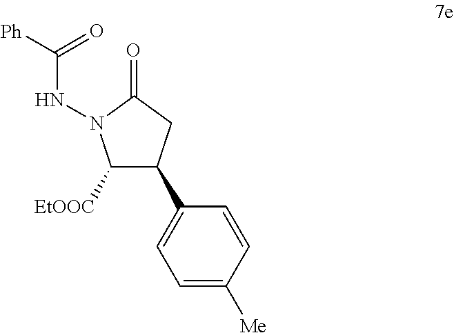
C1=C([Me])C=CC(C2C([EtOOC])N(NC([Ph])=O)C(=O)C2)=C1
